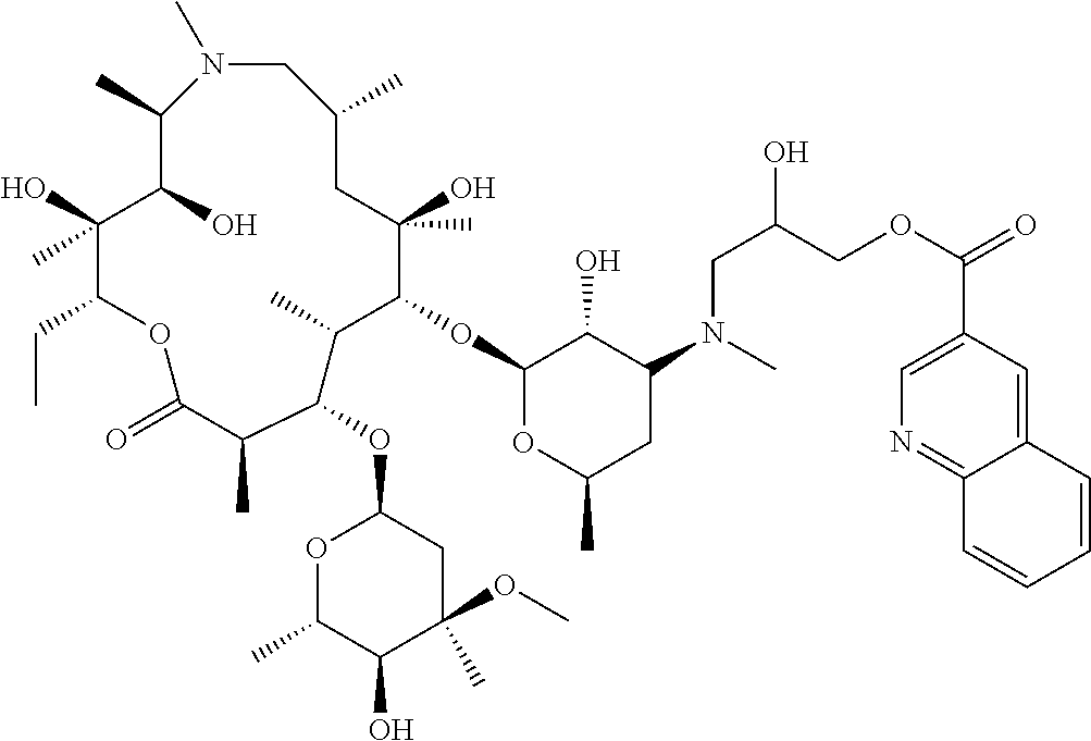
N1(C)CC(C)CC(O)(C)C(OC2OC(C)CC(N(CC(COC(C3=CN=C4C(=C3)C=CC=C4)=O)O)C)C2O)C(C)C(OC2OC(C)C(O)C(C)(OC)C2)C(C)C(=O)OC(CC)C(O)(C)C(O)C1C
